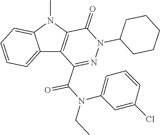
C12=CC=CC=C1N(C)C1=C2C(C(N(C2=CC=CC(Cl)=C2)CC)=O)=NN(C2CCCCC2)C1=O
